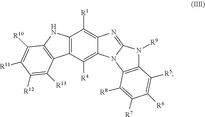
C12=C(C([R4])=C3C(=C1[R1])N=C1N3C3=C(N1[R9])C([R5])=C([R6])C([R7])=C3[R8])C1=C(N2)C([R10])=C([R11])C([R12])=C1[R13]
